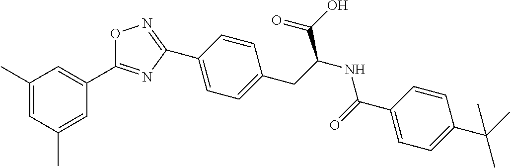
C1=CC(C2=NOC(C3=CC(C)=CC(C)=C3)=N2)=CC=C1CC(NC(C1=CC=C(C(C)(C)C)C=C1)=O)C(O)=O
